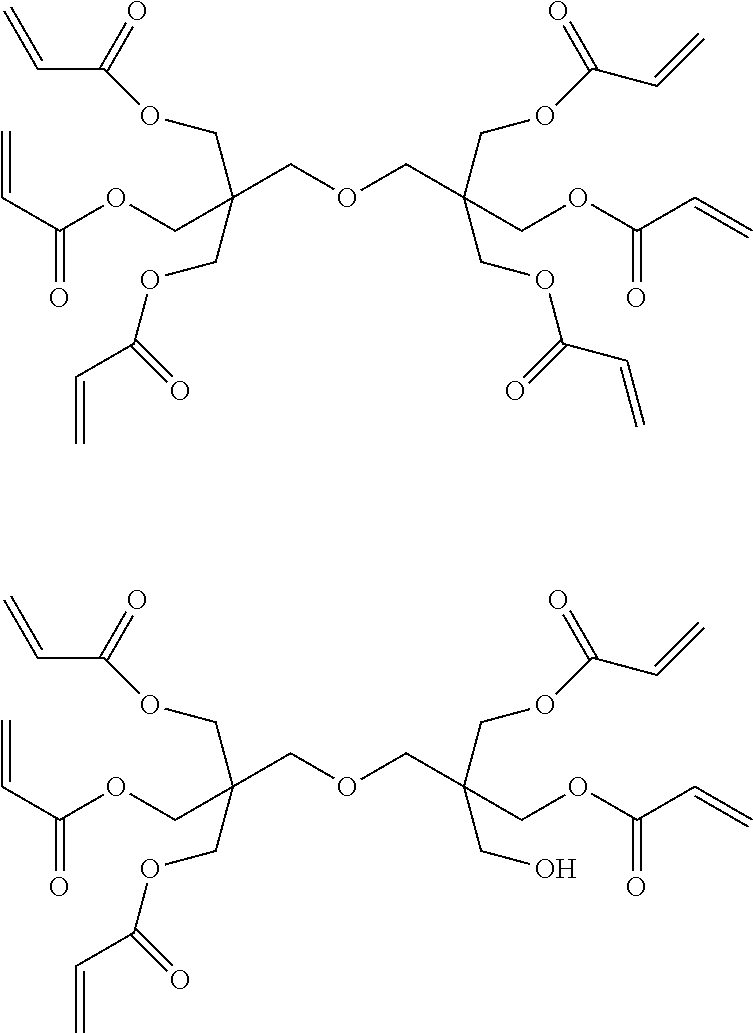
C(C(=O)OCC(COC(C=C)=O)(COCC(COC(=O)C=C)(COC(C=C)=O)COC(=O)C=C)COC(=O)C=C)=C.C(C(=O)OCC(COC(C=C)=O)(COCC(COC(=O)C=C)(COC(C=C)=O)CO)COC(=O)C=C)=C
